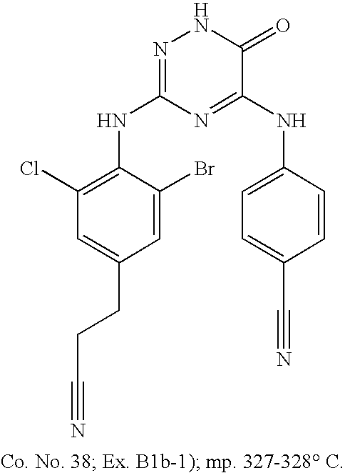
C1=C(CCC#N)C=C(Br)C(NC2=NNC(=O)C(NC3=CC=C(C#N)C=C3)=N2)=C1Cl
